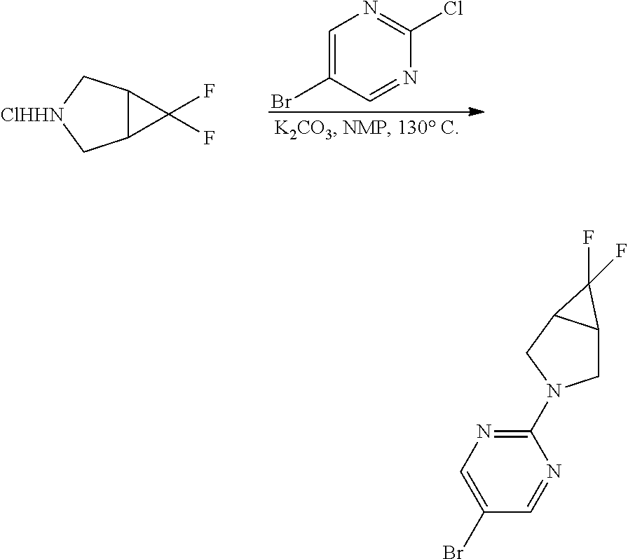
C1=C(Br)C=NC(Cl)=N1.C12C(C[ClHHN]C1)C2(F)F.C1(Br)=CN=C(N2CC3C(C2)C3(F)F)N=C1
